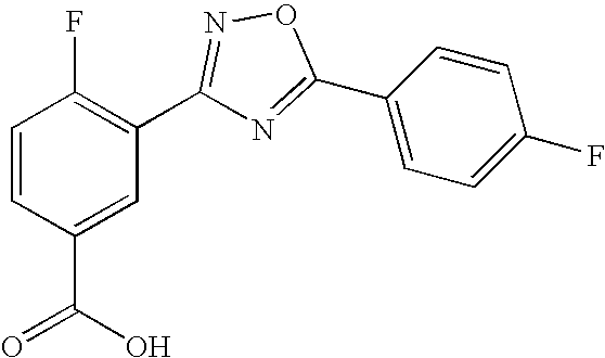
C1=CC(C(O)=O)=CC(C2=NOC(C3=CC=C(F)C=C3)=N2)=C1F
